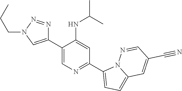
C1(C2=CN(CCC)N=N2)=CN=C(C2=CC=C3N2N=CC(C#N)=C3)C=C1NC(C)C
